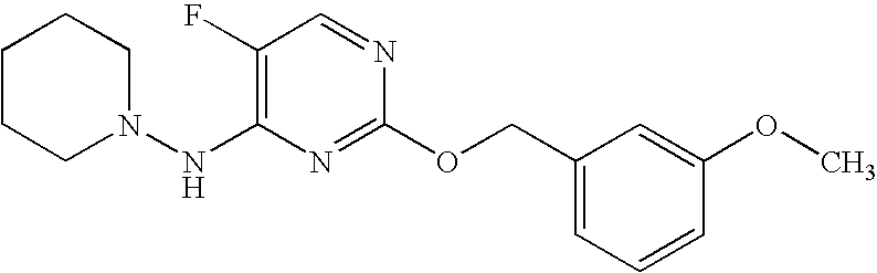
C1(F)=C(NN2CCCCC2)N=C(OCC2=CC=CC(OC)=C2)N=C1
